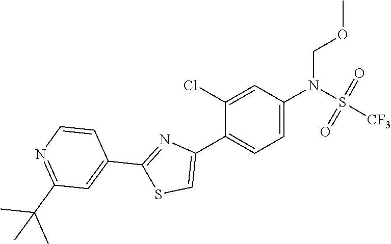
C1=C(N(S(=O)(=O)[CF3])COC)C=C(Cl)C(C2=CSC(C3=CC(C(C)(C)C)=NC=C3)=N2)=C1
